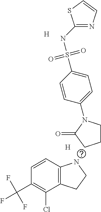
[H].[H].C1(NS(C2=CC=C(N3CCCC3=O)C=C2)(=O)=O)=NC=CS1.C12=C(C=CC(C(F)(F)F)=C1Cl)NCC2
